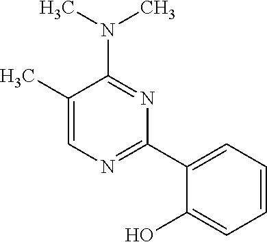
N(C1=NC(C2=CC=CC=C2O)=NC=C1C)(C)C
